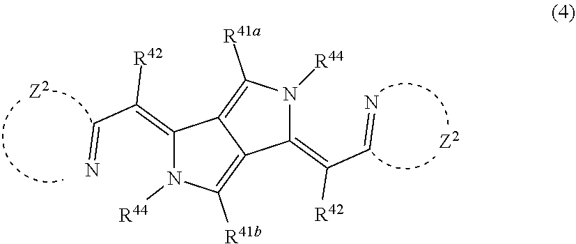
C1(=C(C=N)[R42])N([R44])C([R41b])=C2C1=C([R41a])N([R44])C2=C(C=N)[R42]
